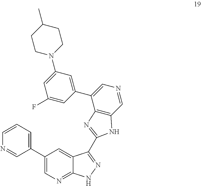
N1=CC(C2=CN=C3C(=C2)C(C2=NC4=C(C=NC=C4C4=CC(N5CCC(C)CC5)=CC(F)=C4)N2)=NN3)=CC=C1
